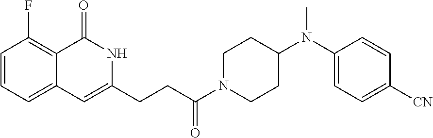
C1=CC(F)=C2C(=C1)C=C(CCC(N1CCC(N(C3=CC=C([CN])C=C3)C)CC1)=O)NC2=O
